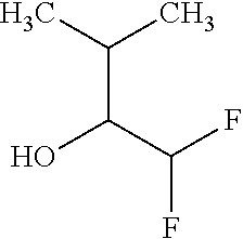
CC(C)C(C(F)F)O
